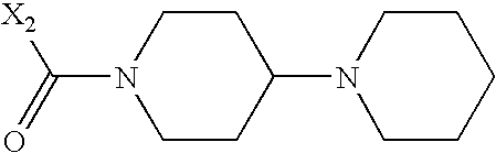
C1CC(N2CCCCC2)CCN1C(=O)[X2]
